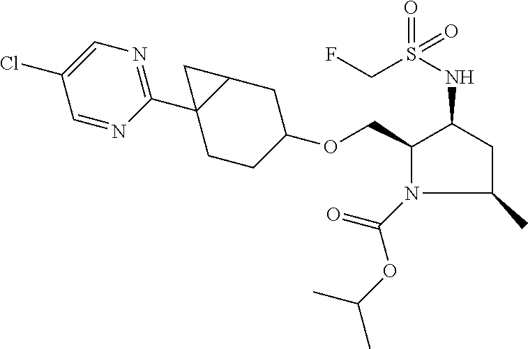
C1(COC2CCC3(C4=NC=C(Cl)C=N4)C(C2)C3)N(C(=O)OC(C)C)C(C)CC1NS(=O)(CF)=O
